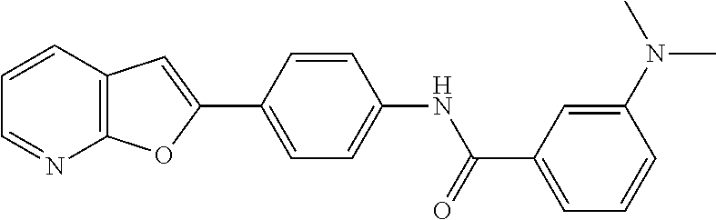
C1=CC2=C(N=C1)OC(C1=CC=C(NC(=O)C3=CC=CC(N(C)C)=C3)C=C1)=C2
